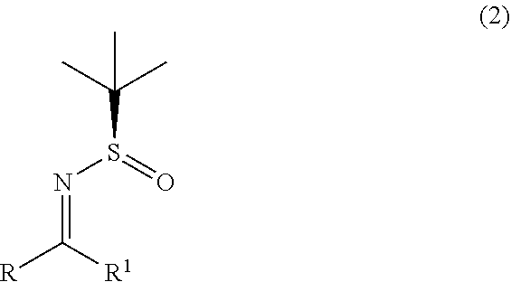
C(S(=O)N=C([R1])[R])(C)(C)C
